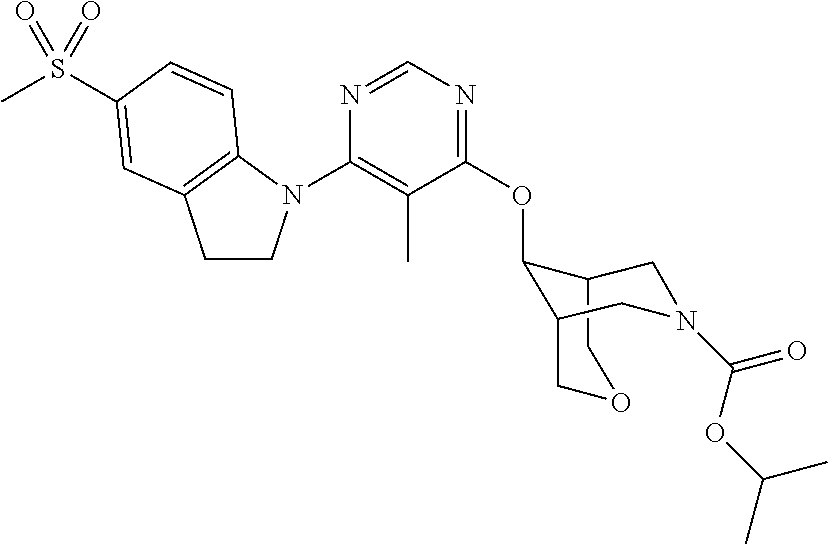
C1(N2CCC3=C2C=CC(S(C)(=O)=O)=C3)=C(C)C(OC2C3CN(C(OC(C)C)=O)CC2COC3)=NC=N1
